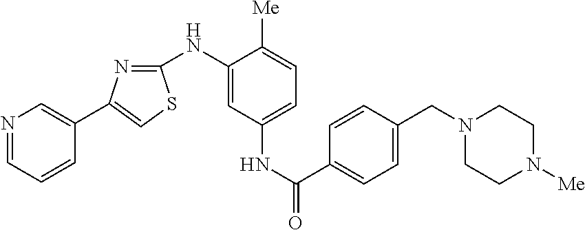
N1=CC=CC(C2=CSC(NC3=CC(NC(=O)C4=CC=C(CN5CCN([Me])CC5)C=C4)=CC=C3[Me])=N2)=C1
